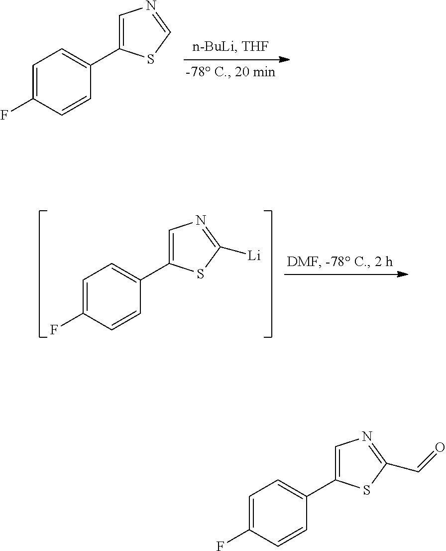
C1=C(F)C=CC(C2=CN=CS2)=C1.C1=C(F)C=CC(C2=CN=C([Li])S2)=C1.C1=C(F)C=CC(C2=CN=C(C=O)S2)=C1
